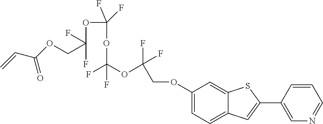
O(CC(OC(OC(OC(COC1=CC=C2C(=C1)SC(C1=CN=CC=C1)=C2)(F)F)(F)F)(F)F)(F)F)C(=O)C=C
